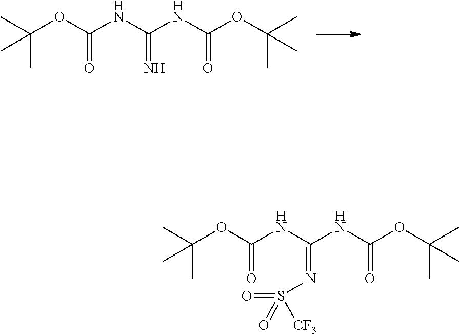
C(OC(NC(NC(OC(C)(C)C)=O)=N)=O)(C)(C)C.C(OC(NC(NC(OC(C)(C)C)=O)=NS(=O)([CF3])=O)=O)(C)(C)C
